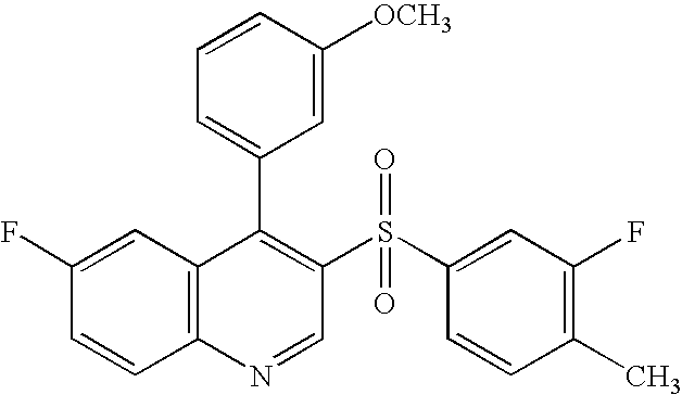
C12=C(C=C(F)C=C1)C(C1=CC=CC([OCH3])=C1)=C(S(C1=CC(F)=C(C)C=C1)(=O)=O)C=N2
